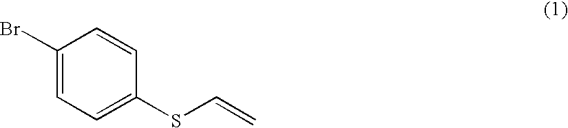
C1(Br)=CC=C(SC=C)C=C1
